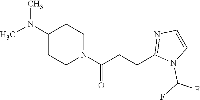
C1(N(C)C)CCN(C(CCC2=NC=CN2C(F)F)=O)CC1
